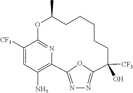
N1=C2OC(=N1)C(O)([CF3])CCCCCC(C)OC1=NC2=C(N)C=C1[CF3]
